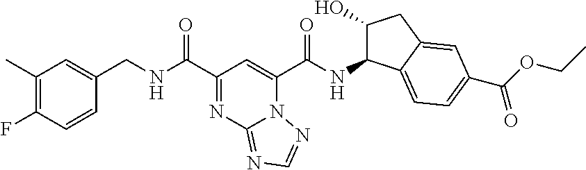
C1(C)=C(F)C=CC(CNC(C2=NC3=NC=NN3C(C(NC3C(O)CC4=CC(C(=O)OCC)=CC=C34)=O)=C2)=O)=C1
